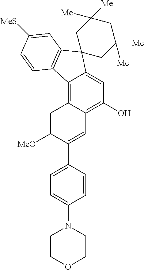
C12=C3C(=C(O)C=C1C1(C4=C2C=CC([MeS])=C4)CC([Me])([Me])CC([Me])([Me])C1)C=C(C1=CC=C(N2CCOCC2)C=C1)C([MeO])=C3
